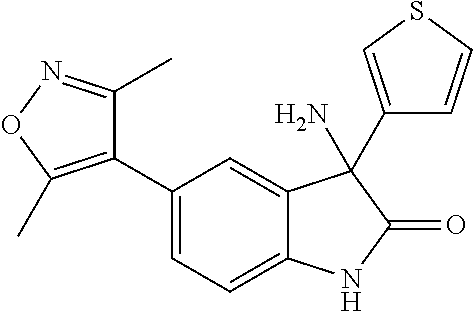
C1(C2=CC=C3C(=C2)C(N)(C2=CSC=C2)C(=O)N3)=C(C)ON=C1C
